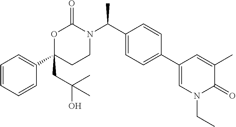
C1=CC=CC(C2(CC(O)(C)C)CCN(C(C3=CC=C(C4=CN(CC)C(=O)C(C)=C4)C=C3)C)C(=O)O2)=C1
